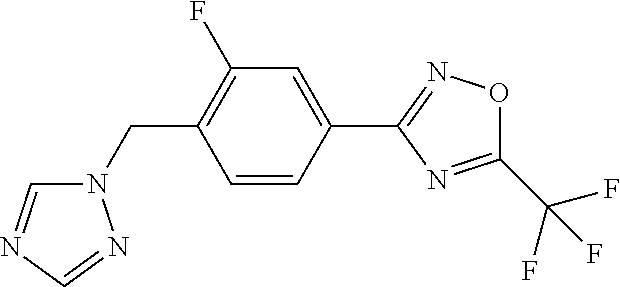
C1=CC(C2=NOC(C(F)(F)F)=N2)=CC(F)=C1CN1C=NC=N1
